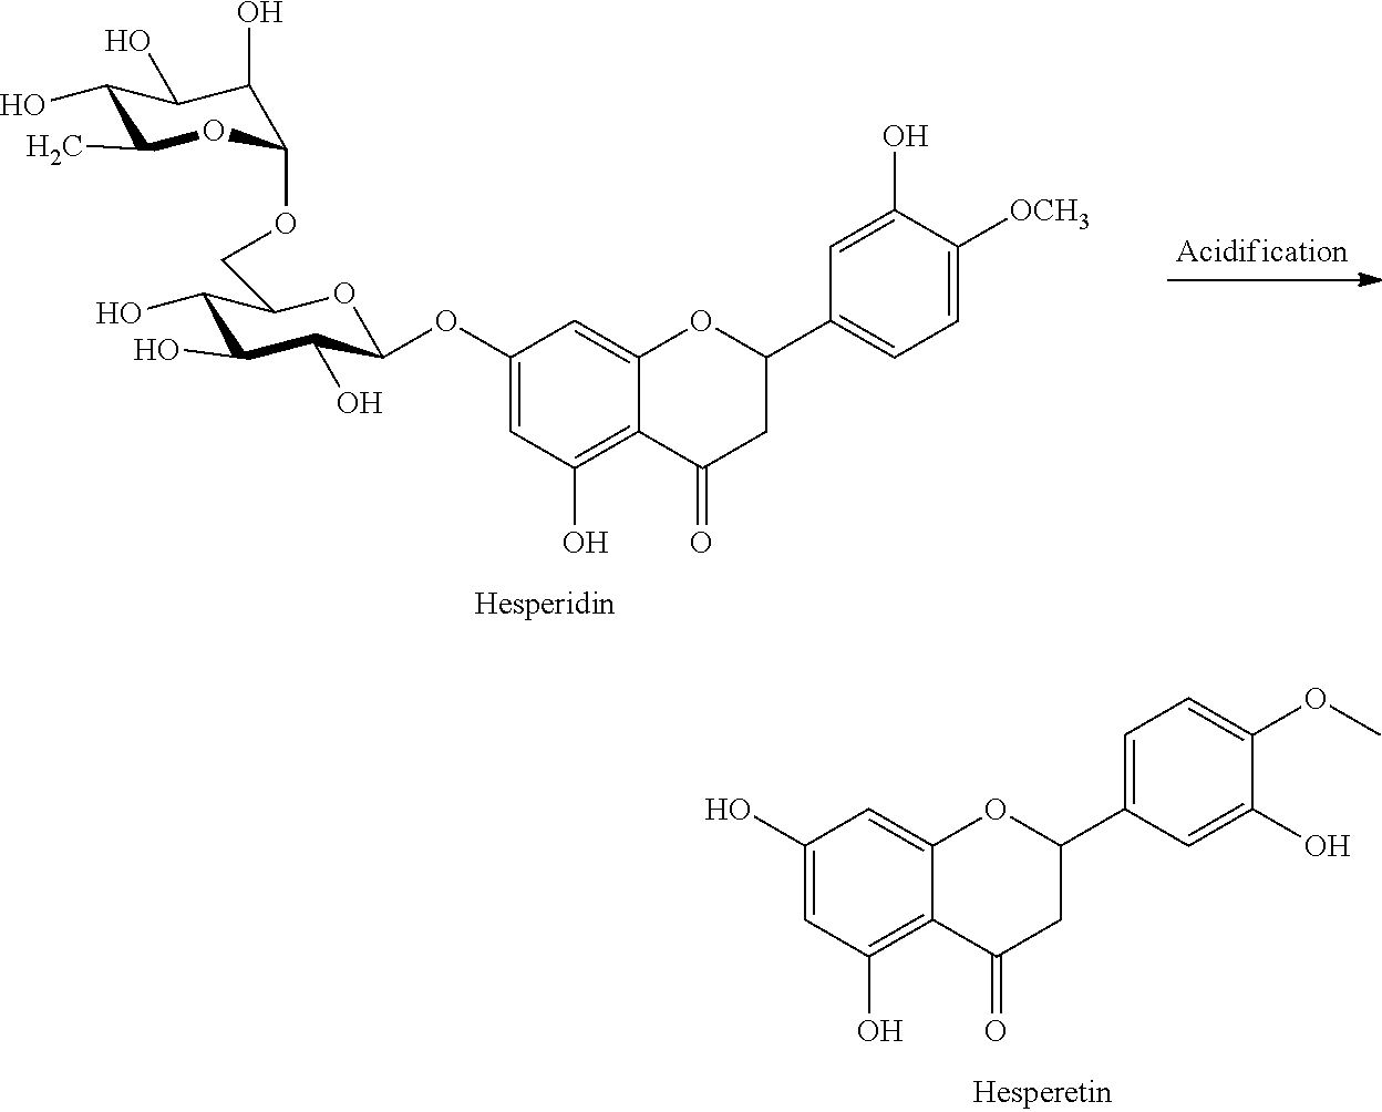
C1(O)C(C)OC(OCC2C(O)C(O)C(O)C(OC3=CC(O)=C4C(=C3)OC(C3=CC=C([OCH3])C(O)=C3)CC4=O)O2)C(O)C1O.OC1=CC(O)=C2C(=C1)OC(C1=CC=C(OC)C(O)=C1)CC2=O
